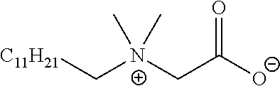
[C11H21]C[N+](CC([O-])=O)(C)C
